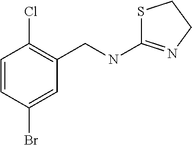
S1C(NCC2=C(Cl)C=CC(Br)=C2)=NCC1
